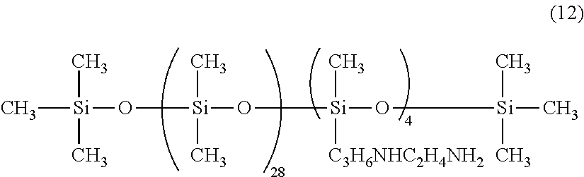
C[Si](C)(C)O[Si](O[Si](O[Si](C)(C)C)(C)[C3H6NHC2H4NH2])(C)C
